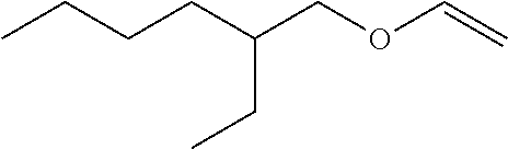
C(COC=C)(CCCC)CC
